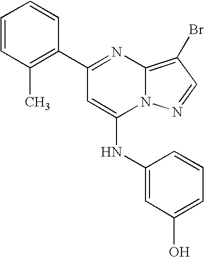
C1=CC(C)=C(C2=NC3=C(Br)C=NN3C(NC3=CC(O)=CC=C3)=C2)C=C1
